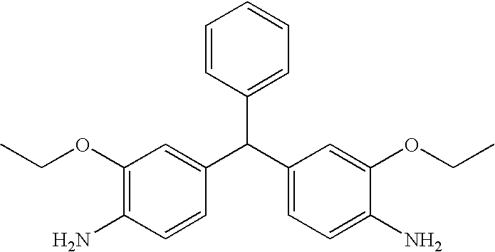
C(C1=CC=C(N)C(OCC)=C1)(C1=CC(OCC)=C(N)C=C1)C1=CC=CC=C1
